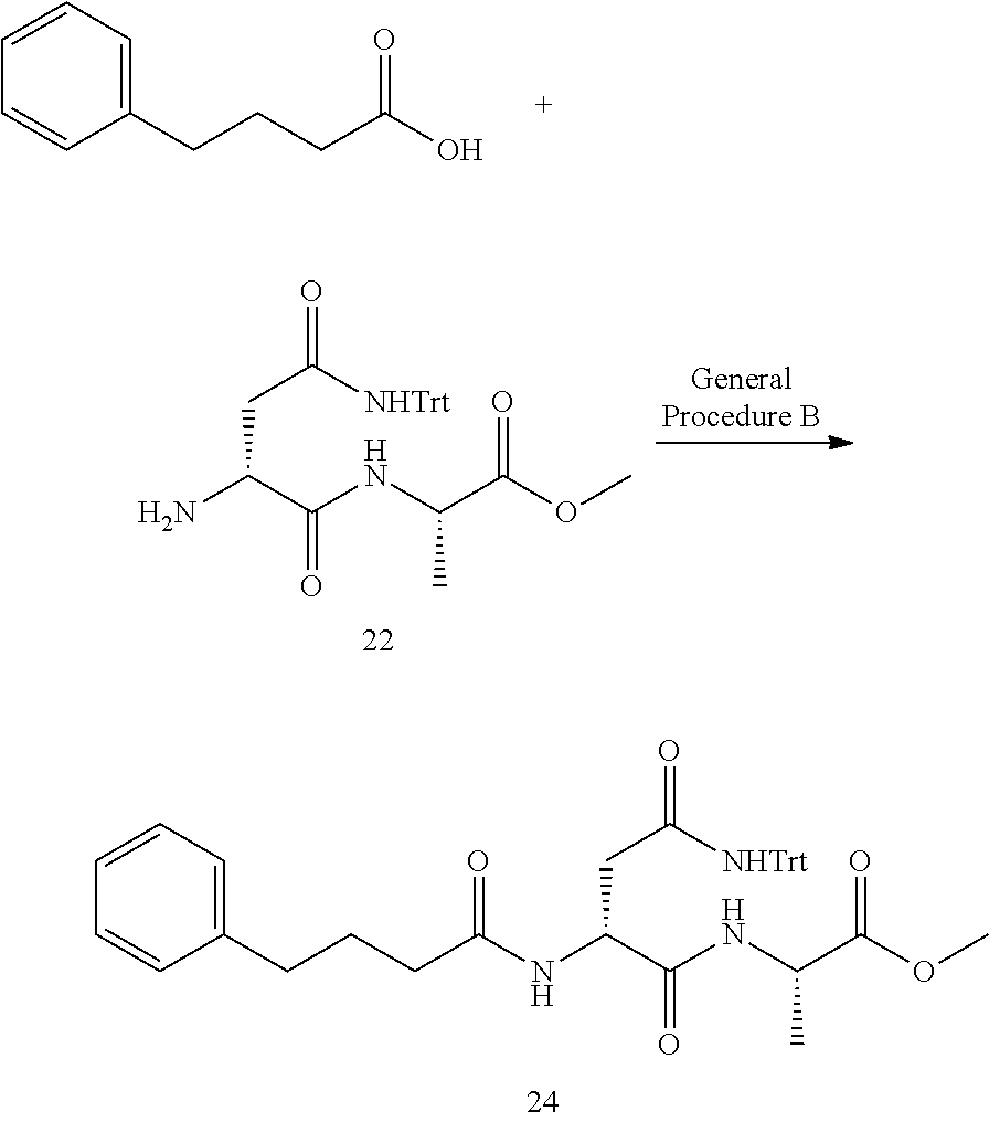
C1=CC=C(CCCC(O)=O)C=C1.NC(C(NC(C(OC)=O)C)=O)CC([NHTrt])=O.C1=CC=C(CCCC(NC(C(NC(C(OC)=O)C)=O)CC([NHTrt])=O)=O)C=C1
